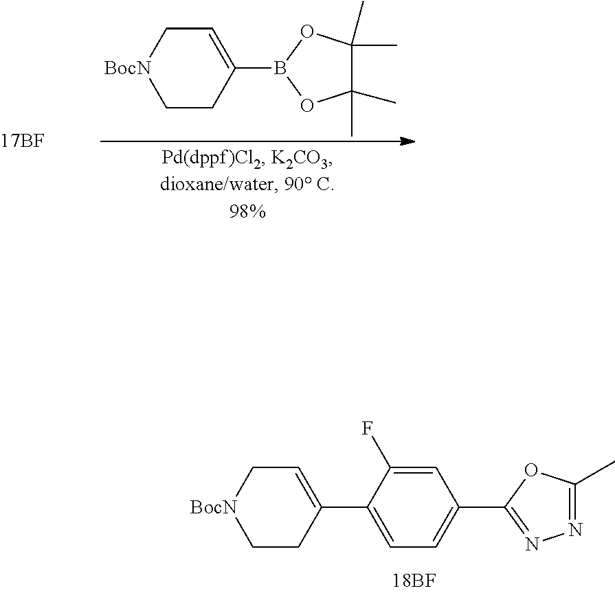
C1CC(B2OC(C)(C)C(C)(C)O2)=CC[BocN]1.C1=C(F)C(C2=CC[BocN]CC2)=CC=C1C1=NN=C(C)O1
